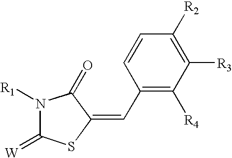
C1(C=C2C(=O)N([R1])C(=[W])S2)=C([R4])C([R3])=C([R2])C=C1
